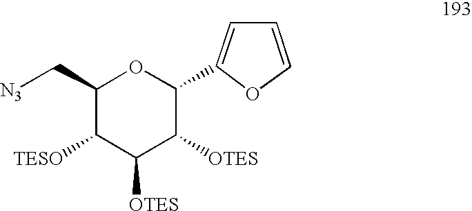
C1(C[N3])C([TESO])C([OTES])C([OTES])C(C2=CC=CO2)O1
